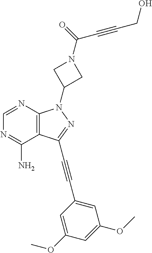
C1=NC2=C(C(N)=N1)C(C#CC1=CC(OC)=CC(OC)=C1)=NN2C1CN(C(=O)C#CCO)C1
